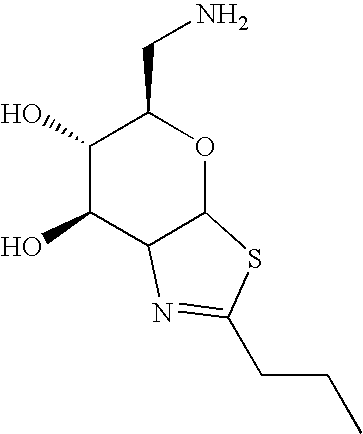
C1(O)C(O)C2C(OC1CN)SC(CCC)=N2
